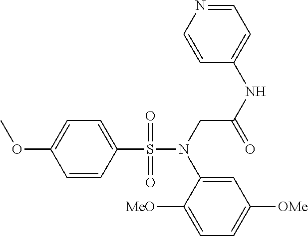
C1=C(S(=O)(=O)N(CC(NC2=CC=NC=C2)=O)C2=CC([OMe])=CC=C2[MeO])C=CC(OC)=C1
